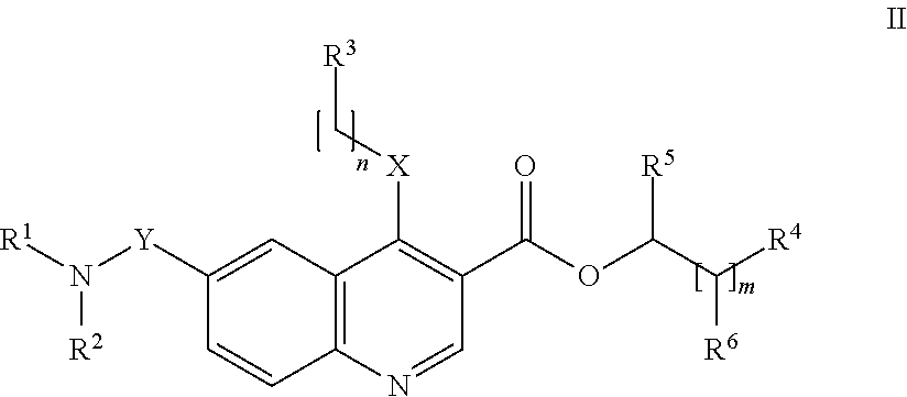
C1([Y]N([R1])[R2])=CC2=C(C=C1)N=CC(C(OC(C([R4])[R6])[R5])=O)=C2[X]C[R3]
